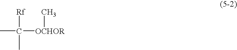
CC([OCHOR]C)([Rf])C
